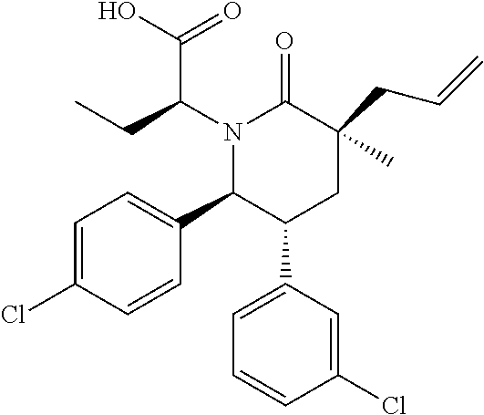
N1(C(CC)C(O)=O)C(C2=CC=C(Cl)C=C2)C(C2=CC=CC(Cl)=C2)CC(C)(CC=C)C1=O
